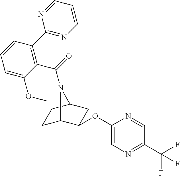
C1(OC2C3CCC(C2)N3C(=O)C2=C(C3=NC=CC=N3)C=CC=C2OC)=CN=C(C(F)(F)F)C=N1
